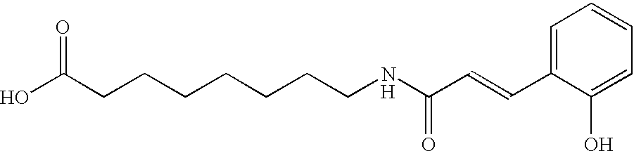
C(CCCCCCNC(C=CC1=CC=CC=C1O)=O)C(O)=O.[H]
